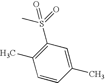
C1(C)=CC(S(=O)(C)=O)=C(C)C=C1
